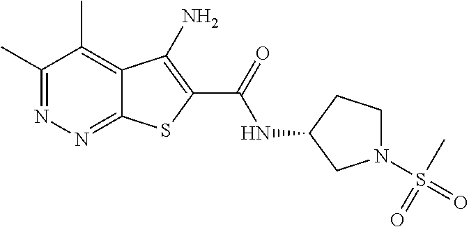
C1(C)=NN=C2C(=C1C)C(N)=C(C(=O)NC1CN(S(=O)(C)=O)CC1)S2
